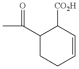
CC(C1CCC=CC1[CO2H])=O
